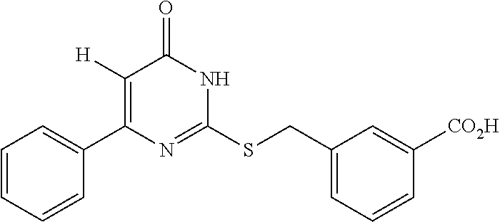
C1=CC=CC=C1C1=C([H])C(=O)NC(SCC2=CC=CC([CO2H])=C2)=N1
